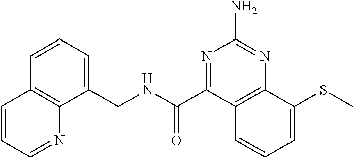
C1(CNC(C2=NC(N)=NC3=C2C=CC=C3SC)=O)=CC=CC2=C1N=CC=C2
